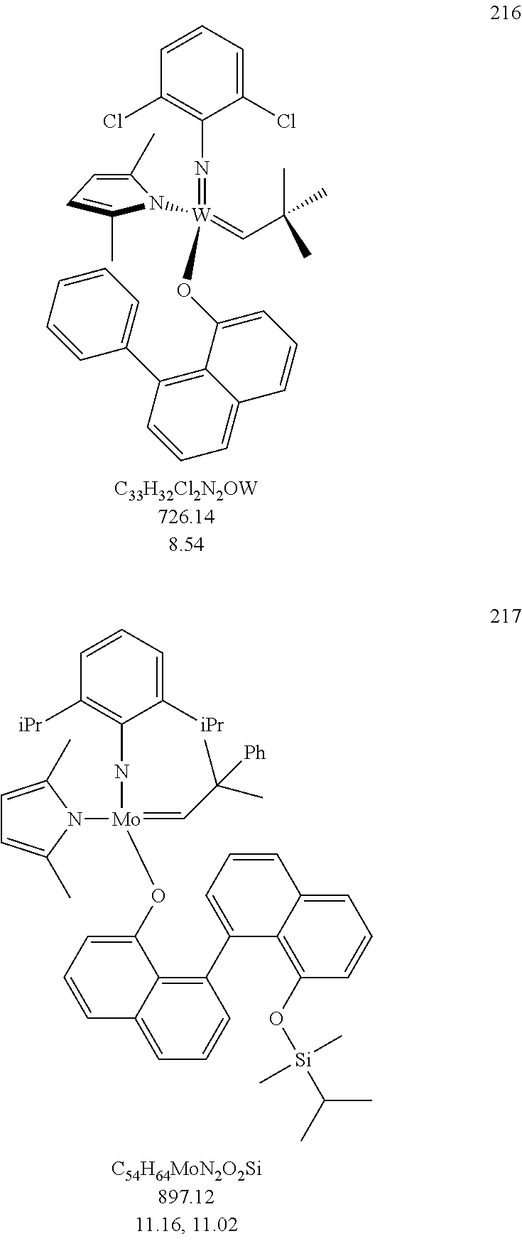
C1(C)=CC=C(C)N1[W](=NC1=C(Cl)C=CC=C1Cl)(=CC(C)(C)C)OC1=CC=CC2=CC=CC(C3=CC=CC=C3)=C12.C1=CC=C([iPr])C(N[Mo](OC2=CC=CC3=CC=CC(C4=CC=CC5=CC=CC(O[Si](C(C)C)(C)C)=C45)=C23)(N2C(C)=CC=C2C)=CC(C)([Ph])C)=C1[iPr]
